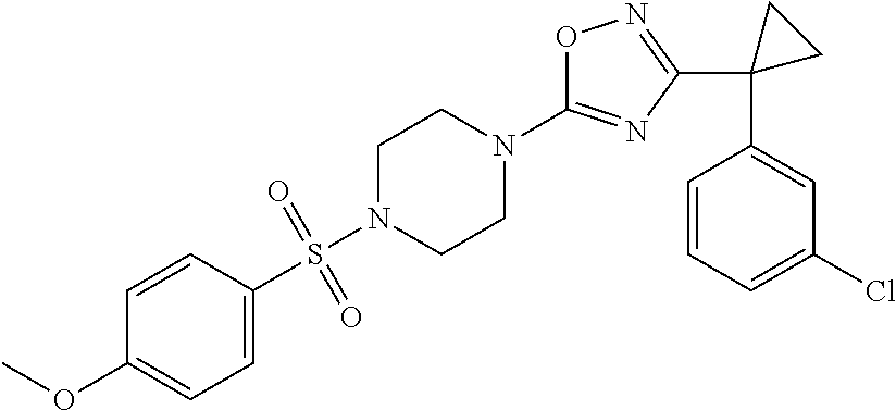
O1C(N2CCN(S(C3=CC=C(OC)C=C3)(=O)=O)CC2)=NC(C2(C3=CC(Cl)=CC=C3)CC2)=N1
